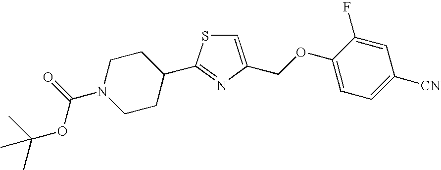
C1=C(COC2=CC=C([CN])C=C2F)N=C(C2CCN(C(=O)OC(C)(C)C)CC2)S1
